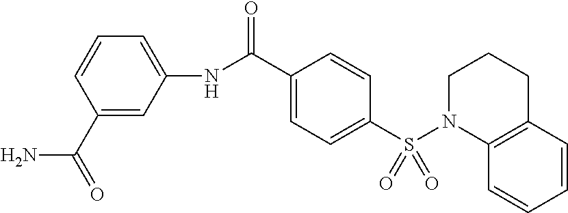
N(C(C1=CC=C(S(N2C3=C(CCC2)C=CC=C3)(=O)=O)C=C1)=O)C1=CC=CC(C(N)=O)=C1
